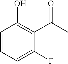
C1=CC=C(F)C(C(=O)C)=C1O
